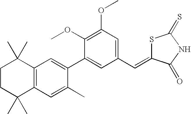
C1CC(C)(C)C2=C(C1(C)C)C=C(C1=CC(C=C3SC(=S)NC3=O)=CC(OC)=C1OC)C(C)=C2
